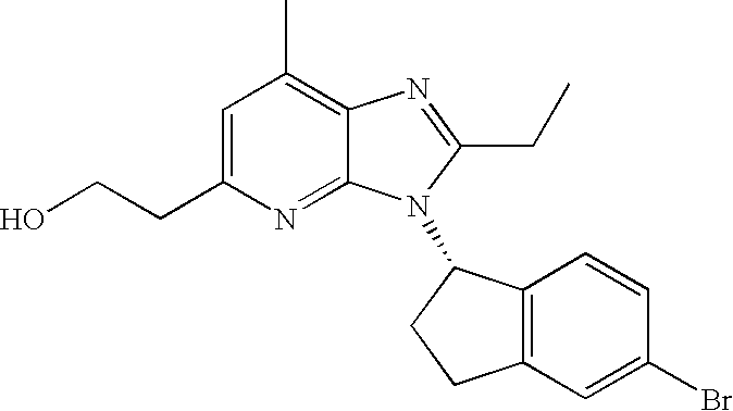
C1=C(CCO)N=C2C(=C1C)N=C(CC)N2C1C2=C(CC1)C=C(Br)C=C2
